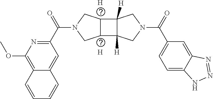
[H].[H].N1=C(C(N2CC3C(C4([H])C3([H])CN(C(C3=CC=C5C(=C3)N=NN5)=O)C4)C2)=O)C=C2C(=C1OC)C=CC=C2
